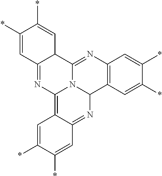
C12=C(C=C(*)C(*)=C1)C1N3C(=N2)C2C(=NC3=C3C(=N1)C=C(*)C(*)=C3)C=C(*)C(*)=C2
